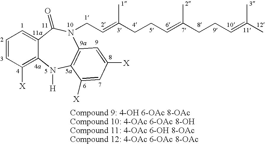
C1=CC([X])=C2C(=C1)C(=O)N(CC=C(CCC=C(CCC=C(C)C)C)C)C1=C(N2[H])C([X])=CC([X])=C1
